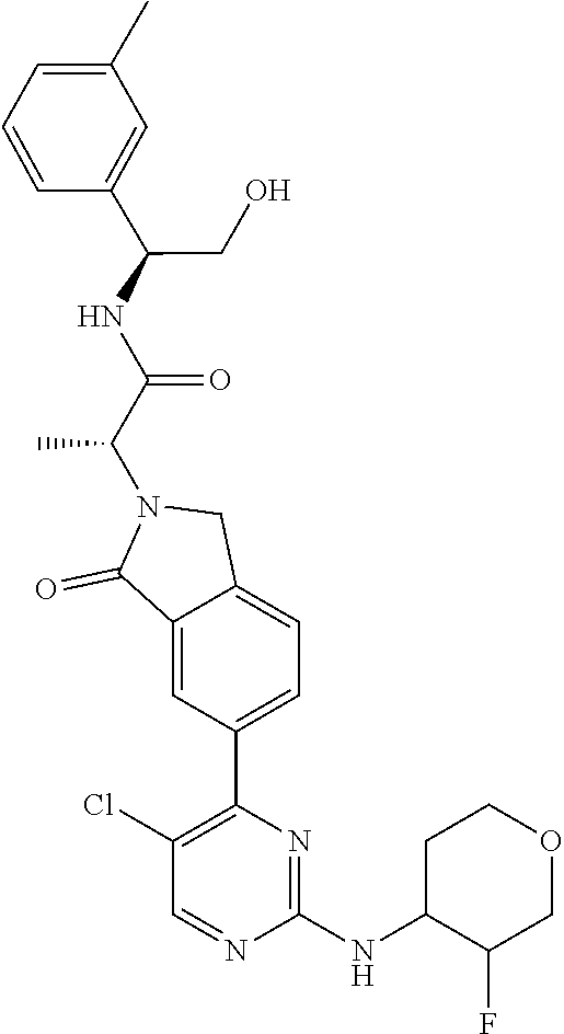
C1(NC2C(F)COCC2)=NC(C2=CC=C3C(=C2)C(=O)N(C(C(=O)NC(C2=CC(C)=CC=C2)CO)C)C3)=C(Cl)C=N1
